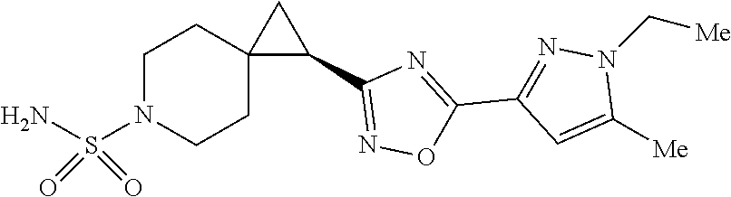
C1=C([Me])N(C[Me])N=C1C1=NC(C2CC23CCN(S(=O)(=O)N)CC3)=NO1
